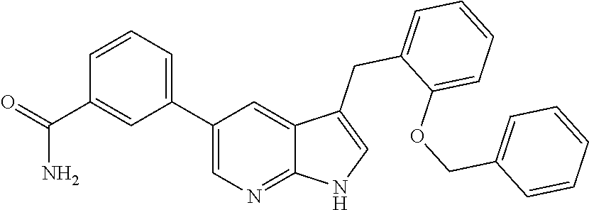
C1(C2=CC=CC(C(=O)N)=C2)=CN=C2C(=C1)C(CC1=CC=CC=C1OCC1=CC=CC=C1)=CN2
